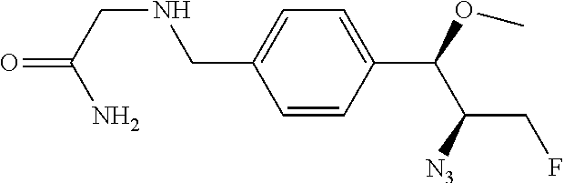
C1=CC(C(OC)C([N3])CF)=CC=C1CNCC(N)=O
